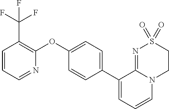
C1(C2=CC=C(OC3=C(C(F)(F)F)C=CC=N3)C=C2)=CC=CN2C1=NS(=O)(=O)CC2
